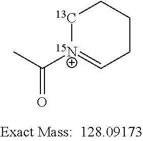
[13C]1[15N+](C(C)=O)=CCCC1
